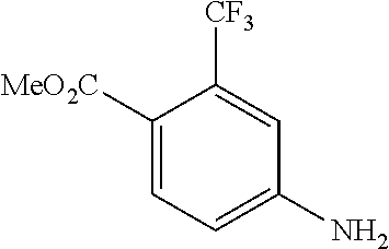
C1([MeO2C])=CC=C(N)C=C1[CF3]
